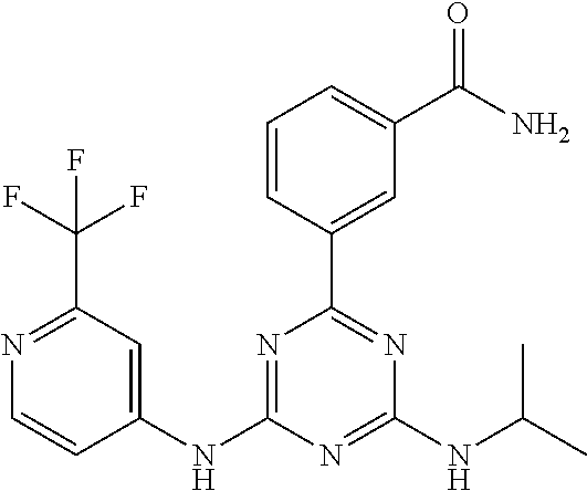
N1=C(C(F)(F)F)C=C(NC2=NC(C3=CC(C(N)=O)=CC=C3)=NC(NC(C)C)=N2)C=C1
